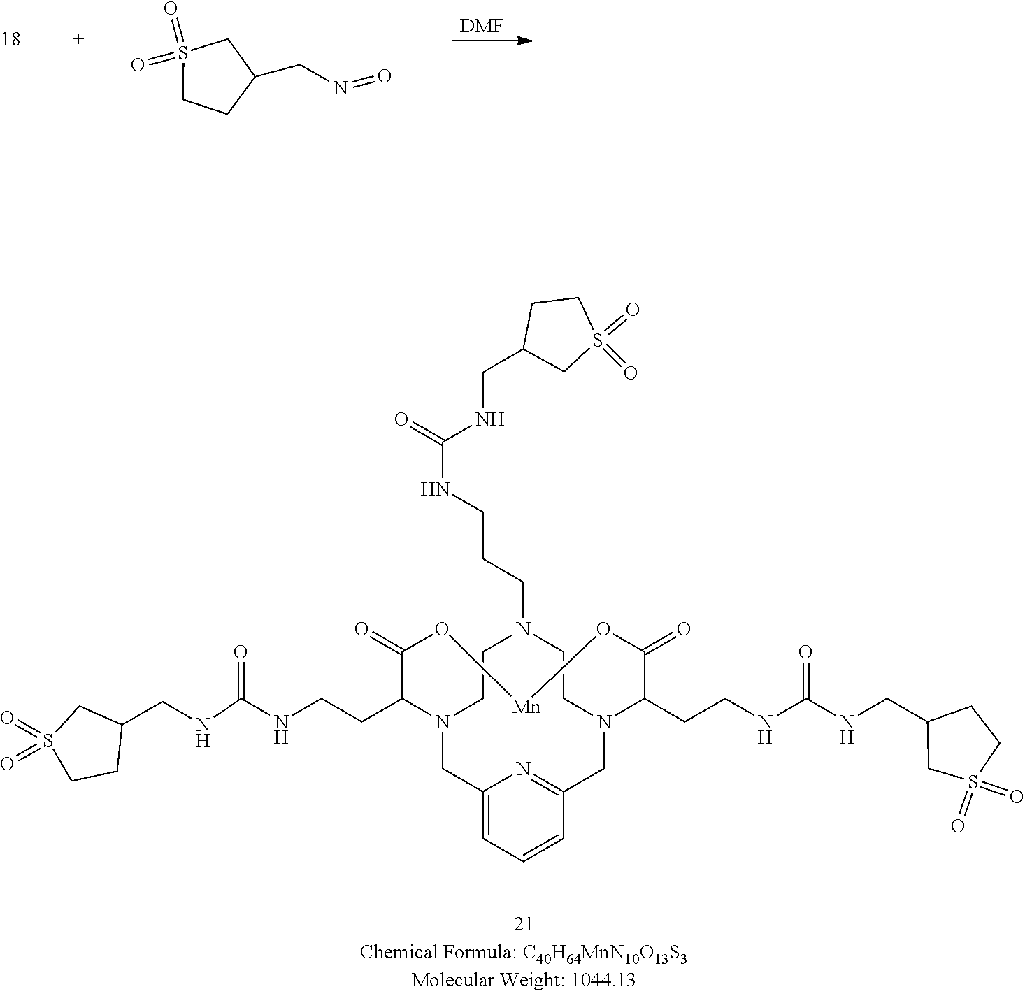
[DMF].C(N=O)C1CS(=O)(=O)CC1.C1(CCNC(=O)NCC2CS(=O)(=O)CC2)C(=O)O[Mn]OC(=O)C(CCNC(NCC2CS(=O)(=O)CC2)=O)N2CC3=NC(=CC=C3)CN1CCN(CCCNC(NCC1CS(=O)(=O)CC1)=O)CC2
